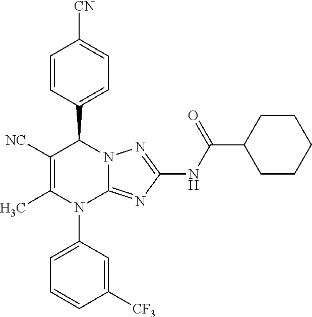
C1=CC(C2C([NC])=C(C)N(C3=CC=CC([CF3])=C3)C3=NC(NC(C4CCCCC4)=O)=NN23)=CC=C1[CN]
